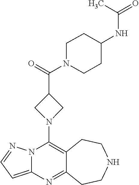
C12=C(N3CC(C(=O)N4CCC(NC(=O)C)CC4)C3)N3C(=CC=N3)N=C1CCNCC2
